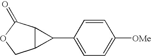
C12C(C(=O)OC1)C2C1=CC=C([OMe])C=C1
